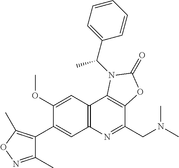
C1(C2=CC3=C(C=C2OC)C2=C(C(CN(C)C)=N3)OC(=O)N2C(C2=CC=CC=C2)C)=C(C)ON=C1C
